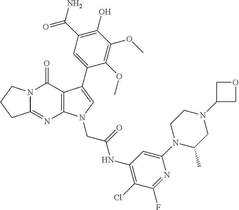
C12=NC3=C(C(=O)N1CCC2)C(C1=CC(C(N)=O)=C(O)C(OC)=C1OC)=CN3CC(NC1=C(Cl)C(F)=NC(N2C(C)CN(C3COC3)CC2)=C1)=O
